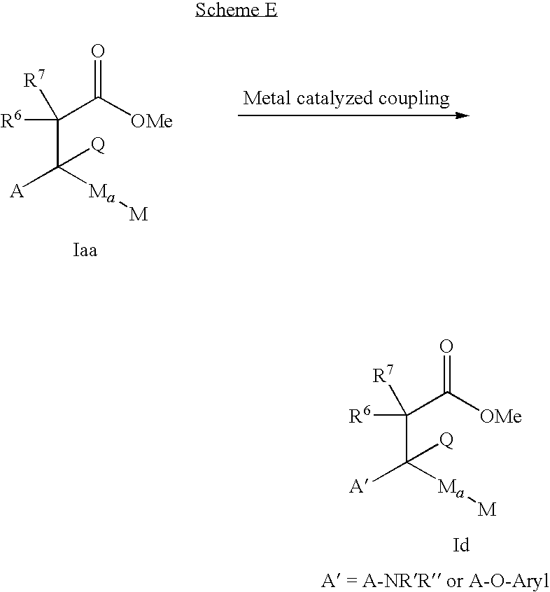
C(C(=O)[OMe])(C([A])([Ma][M])[Q])([R6])[R7].C(C(=O)[OMe])(C([A])([Ma][M])[Q])([R6])[R7]
